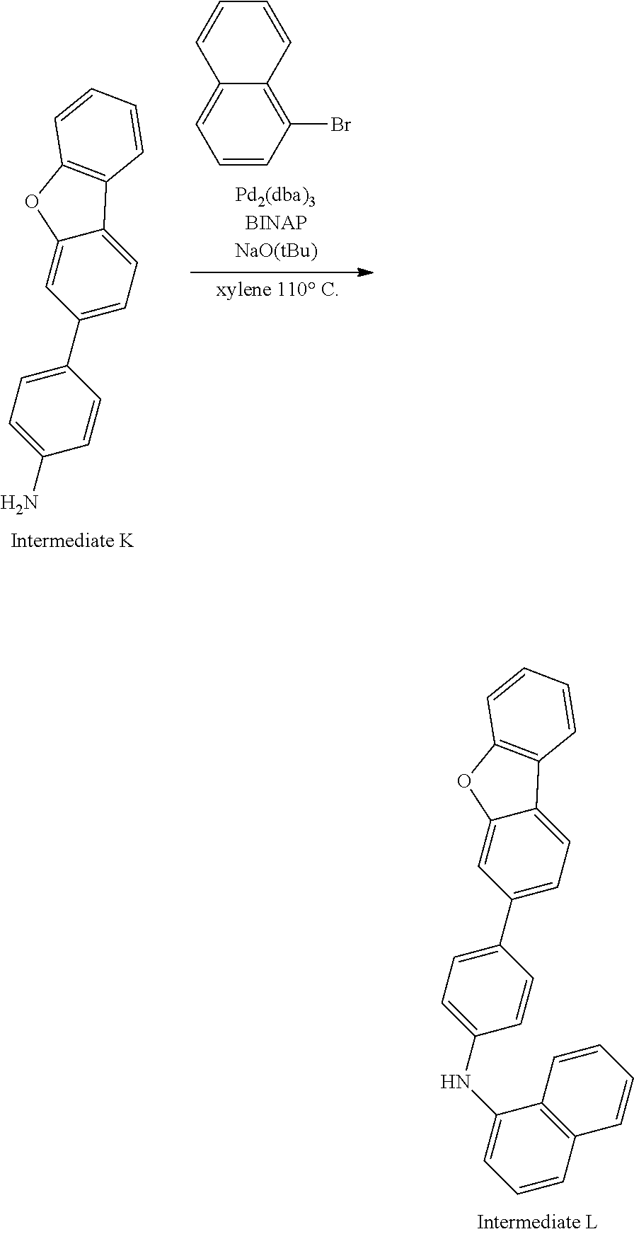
C1(NC2=CC=CC3=C2C=CC=C3)=CC=C(C2=CC=C3C(=C2)OC2=C3C=CC=C2)C=C1.C1(N)=CC=C(C2=CC=C3C(=C2)OC2=C3C=CC=C2)C=C1.C12=CC=CC(Br)=C1C=CC=C2
